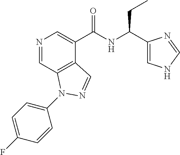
N1=CC2=C(C(C(NC(C3=CNC=N3)CC)=O)=C1)C=NN2C1=CC=C(F)C=C1
